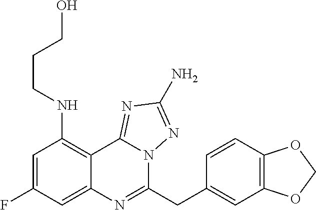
C1=C(F)C=C2C(=C1NCCCO)C1=NC(N)=NN1C(CC1=CC3=C(C=C1)OCO3)=N2
